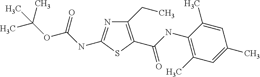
C1(CC)=C(C(NC2=C(C)C=C(C)C=C2C)=O)SC(NC(OC(C)(C)C)=O)=N1
